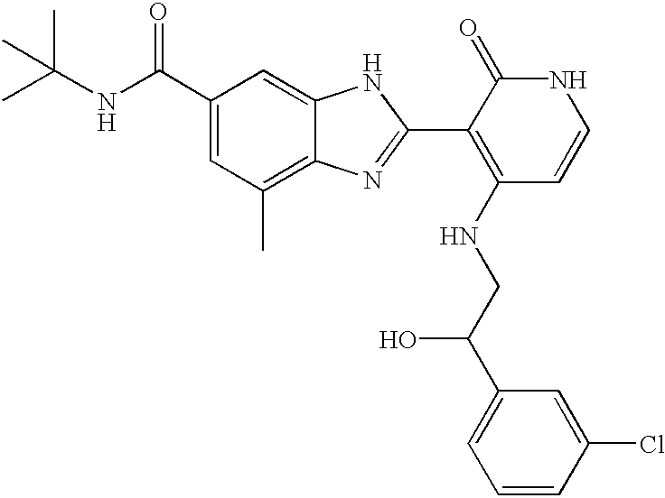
C1(C(NC(C)(C)C)=O)=CC(C)=C2C(=C1)NC(C1=C(NCC(C3=CC=CC(Cl)=C3)O)C=CNC1=O)=N2
